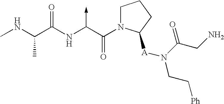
C(NC)(C(NC(C(N1CCCC1[A]N(CC[Ph])C(CN)=O)=O)->C)=O)C
